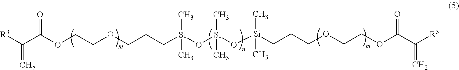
[R3]C(C(OCCOCCC[Si](O[Si](O[Si](CCCOCCOC(C([R3])=C)=O)(C)C)(C)C)(C)C)=O)=C
